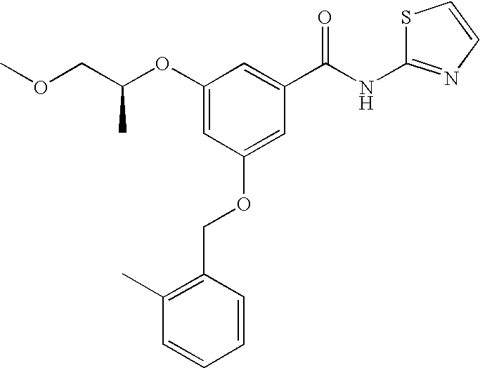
C1(OC(COC)C)=CC(OCC2=C(C)C=CC=C2)=CC(C(NC2=NC=CS2)=O)=C1
